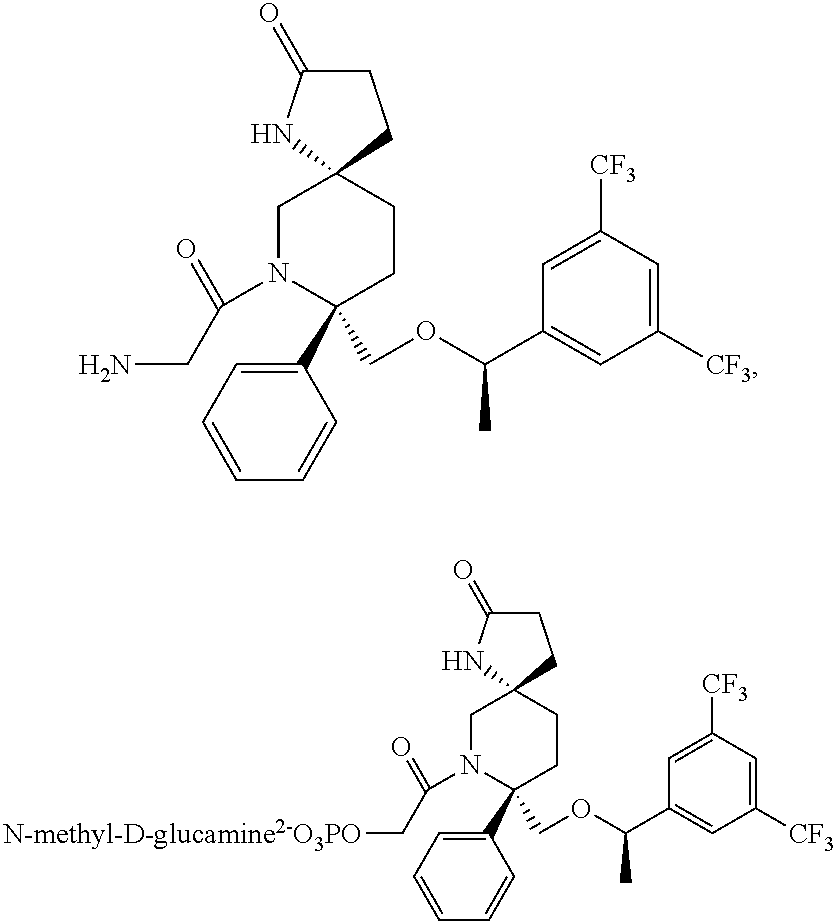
C1=CC=CC(C2(COC(C)C3=CC([CF3])=CC([CF3])=C3)CCC3(CN2C(CN)=O)NC(=O)CC3)=C1.C1=CC=CC(C2(COC(C)C3=CC([CF3])=CC([CF3])=C3)CCC3(CN2C(C[N-methyl-D-glucamine2-O3PO])=O)NC(=O)CC3)=C1
